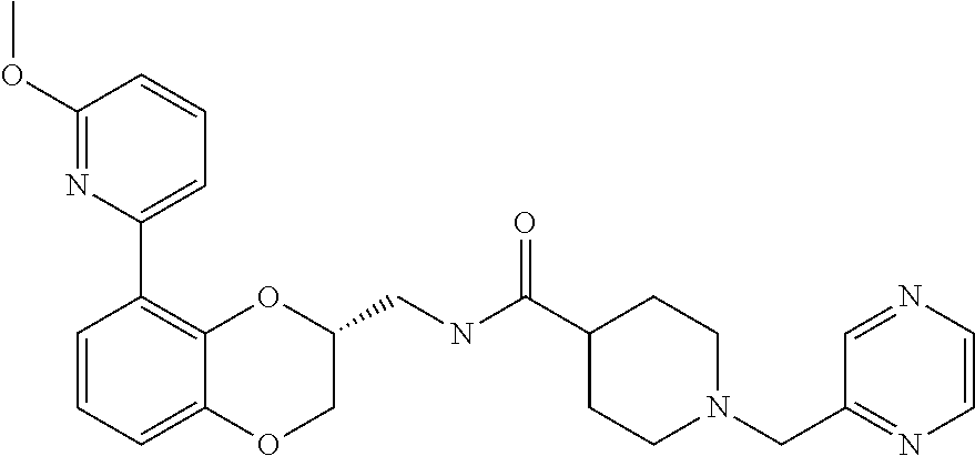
C1(OC)=NC(C2=C3C(=CC=C2)OCC(CNC(C2CCN(CC4=NC=CN=C4)CC2)=O)O3)=CC=C1
